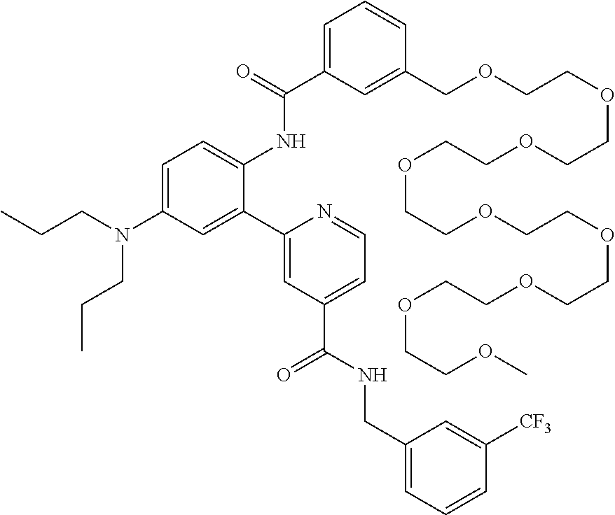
C1=C(C(=O)NC2=CC=C(N(CCC)CCC)C=C2C2=CC(C(NCC3=CC=CC([CF3])=C3)=O)=CC=N2)C=C(COCCOCCOCCOCCOCCOCCOCCOCCOC)C=C1
